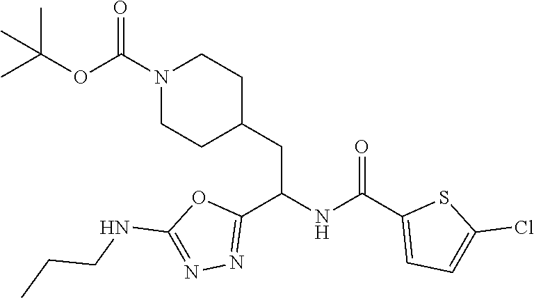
C(NC(C1=NN=C(NCCC)O1)CC1CCN(C(=O)OC(C)(C)C)CC1)(C1=CC=C(Cl)S1)=O
